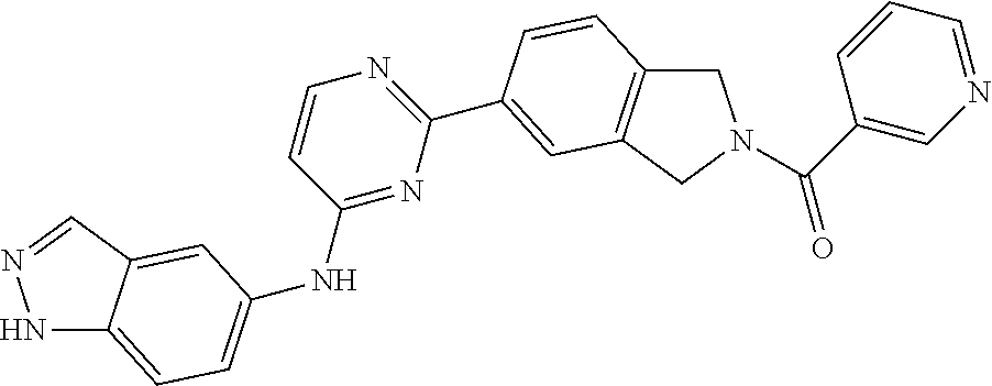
N1C2=CC=C(NC3=NC(C4=CC5=C(CN(C(=O)C6=CN=CC=C6)C5)C=C4)=NC=C3)C=C2C=N1
